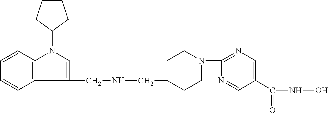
C1=CC2=C(C=C1)N(C1CCCC1)C=C2CNCC1CCN(C2=NC=C(C(NO)=O)C=N2)CC1
